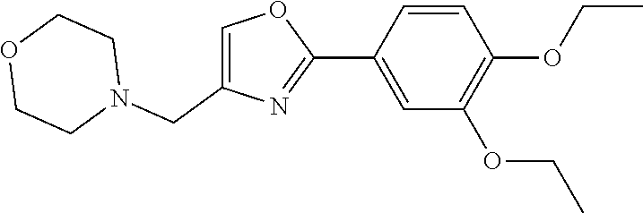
C1(C2=CC(OCC)=C(OCC)C=C2)=NC(CN2CCOCC2)=CO1
